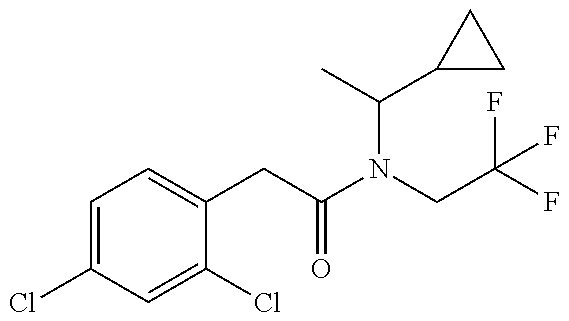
C1=C(Cl)C=C(Cl)C(CC(=O)N(CC(F)(F)F)C(C2CC2)C)=C1
